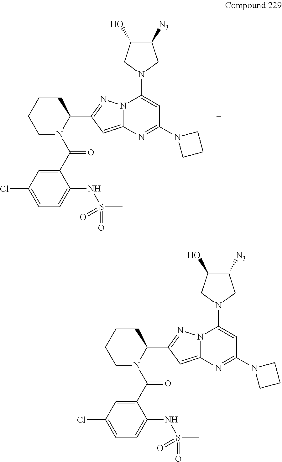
C1(C(N2C(C3=NN4C(=C3)N=C(N3CCC3)C=C4N3CC([N3])C(O)C3)CCCC2)=O)=CC(Cl)=CC=C1NS(C)(=O)=O.C1(C(N2C(C3=NN4C(=C3)N=C(N3CCC3)C=C4N3CC([N3])C(O)C3)CCCC2)=O)=CC(Cl)=CC=C1NS(C)(=O)=O
